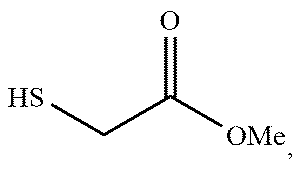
SCC([OMe])=O
